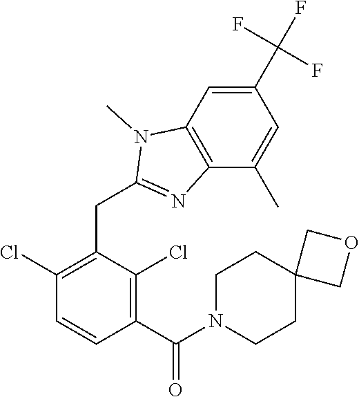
C1(Cl)=C(CC2=NC3=C(C=C(C(F)(F)F)C=C3C)N2C)C(Cl)=C(C(=O)N2CCC3(CC2)COC3)C=C1
